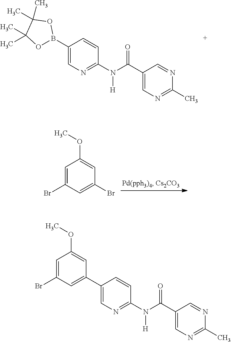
C1(B2OC(C)(C)C(C)(C)O2)=CN=C(N([H])C(C2=CN=C(C)N=C2)=O)C=C1.C1=C(Br)C=C(Br)C=C1OC.C1(C2=CC(Br)=CC(OC)=C2)=CN=C(N([H])C(C2=CN=C(C)N=C2)=O)C=C1
